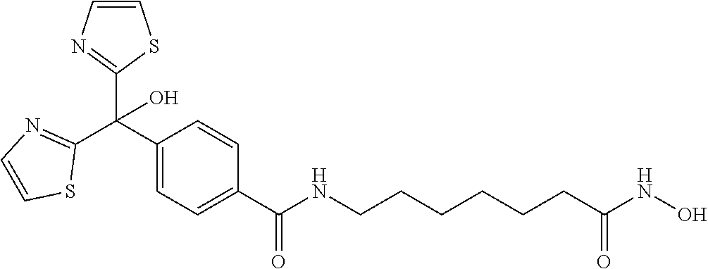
C1(C(C2=CC=C(C(NCCCCCCC(NO)=O)=O)C=C2)(C2=NC=CS2)O)=NC=CS1
